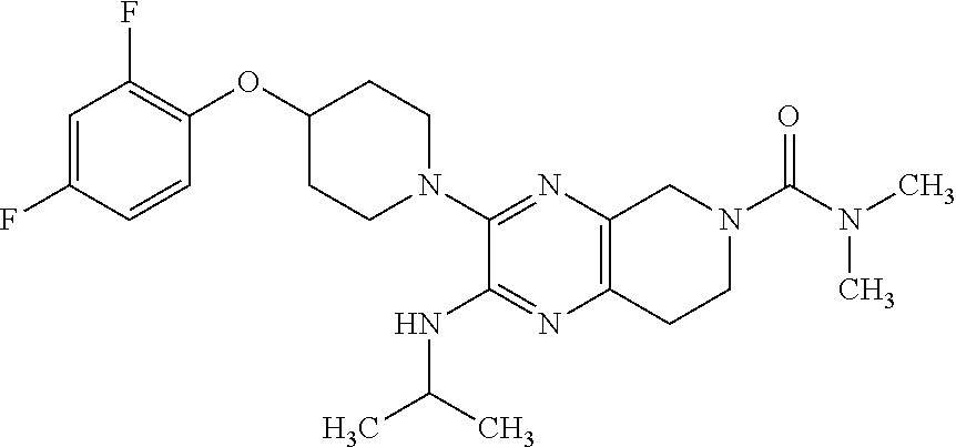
C1=C(F)C=CC(OC2CCN(C3=NC4=C(N=C3NC(C)C)CCN(C(N(C)C)=O)C4)CC2)=C1F
